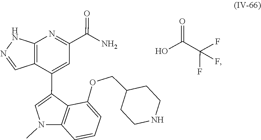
C1(COC2=CC=CC3=C2C(C2=CC(C(=O)N)=NC4=C2C=NN4)=CN3C)CCNCC1.OC(C(F)(F)F)=O
